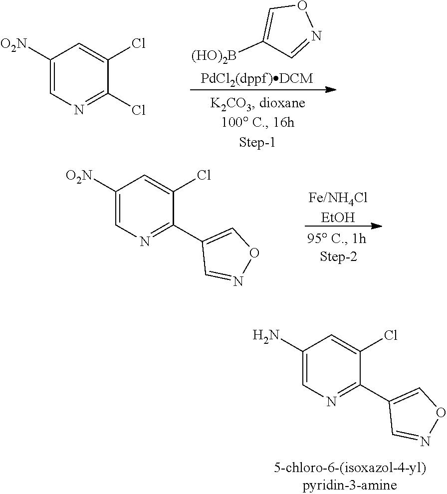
C1(N)=CN=C(C2=CON=C2)C(Cl)=C1.C1([O2N])=CN=C(Cl)C(Cl)=C1.[PdCl2(dppf)DCM].C1([(HO)2B])=CON=C1.[Fe/NH4ClEtOH].C1([O2N])=CN=C(C2=CON=C2)C(Cl)=C1
